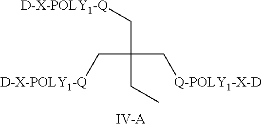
C(C(C[D-X-POLY1-Q])(C[Q-POLY1-X-D])CC)[D-X-POLY1-Q].[IV-A]
